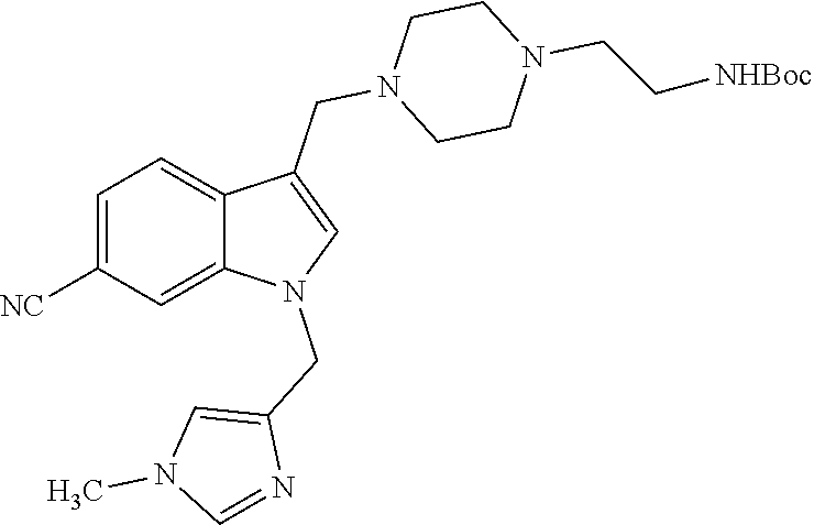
C1=NC(CN2C3=CC([NC])=CC=C3C(CN3CCN(CC[NHBoc])CC3)=C2)=CN1C
